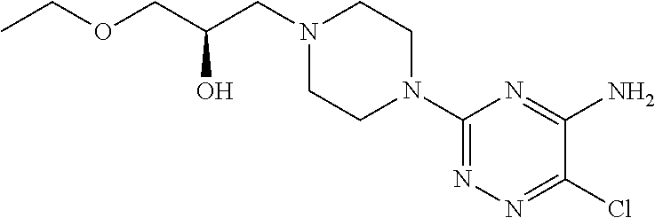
ClC1=NN=C(N2CCN(CC(COCC)O)CC2)N=C1N
